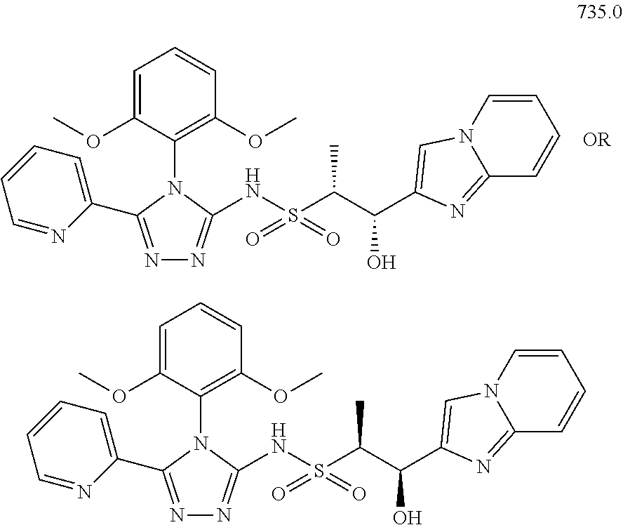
S(=O)(=O)(C(C)C(O)C1=CN2C=CC=CC2=N1)NC1=NN=C(C2=CC=CC=N2)N1C1=C(OC)C=CC=C1OC.S(=O)(=O)(C(C)C(O)C1=CN2C=CC=CC2=N1)NC1=NN=C(C2=CC=CC=N2)N1C1=C(OC)C=CC=C1OC
